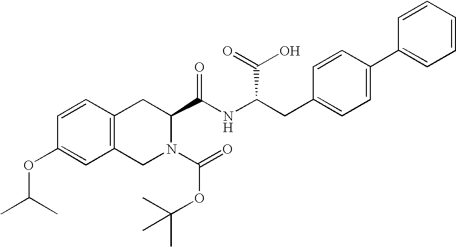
C12=C(CN(C(=O)OC(C)(C)C)C(C(NC(CC3=CC=C(C4=CC=CC=C4)C=C3)C(=O)O)=O)C1)C=C(OC(C)C)C=C2
